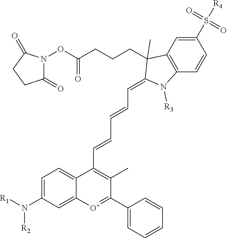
N(C1=CC=C2C(=C1)[O+]=C(C1=CC=CC=C1)C(C)=C2C=CC=CC=C1C(CCCC(ON2C(=O)CCC2=O)=O)(C)C2=C(C=CC(S([R4])(=O)=O)=C2)N1[R3])([R1])[R2]
